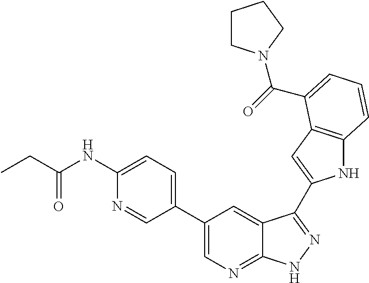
C1(C2=CN=C3C(=C2)C(C2=CC4=C(N2)C=CC=C4C(=O)N2CCCC2)=NN3)=CC=C(NC(CC)=O)N=C1
